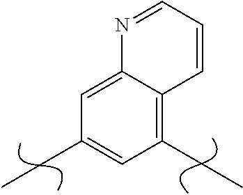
C1=C2C(=C(CC)C=C1CC)C=CC=N2
